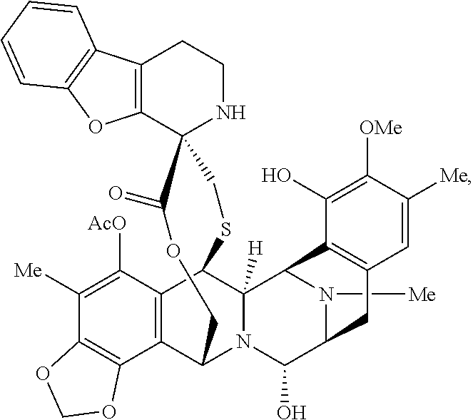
C12=C(CCNC13CSC1C4=C(C5=C(C([Me])=C4[AcO])OCO5)C(N4C1([H])C1N([Me])C(C4O)CC4=C1C(O)=C([OMe])C([Me])=C4)COC3=O)C1=C(O2)C=CC=C1
